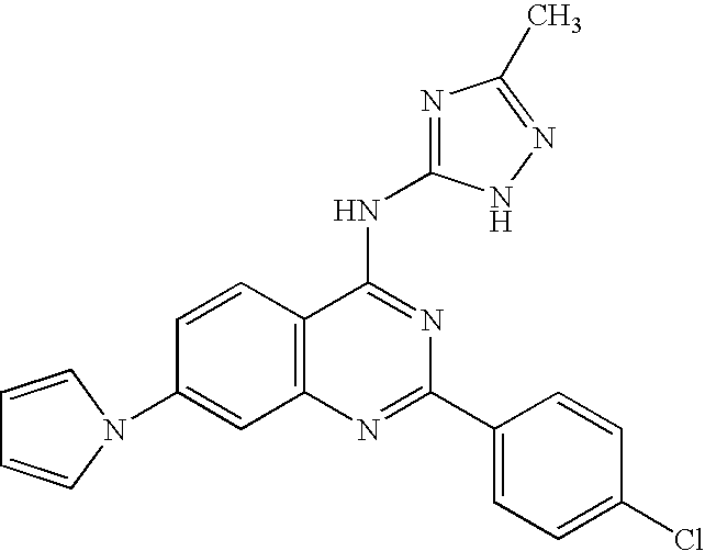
C12=C(N=C(C3=CC=C(Cl)C=C3)N=C1NC1=NC(C)=NN1)C=C(N1C=CC=C1)C=C2
